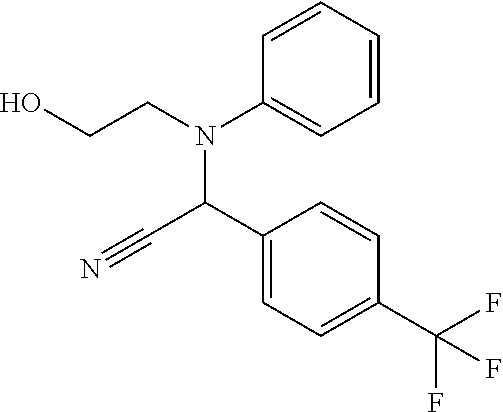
C1(N(C(C#N)C2=CC=C(C(F)(F)F)C=C2)CCO)=CC=CC=C1
